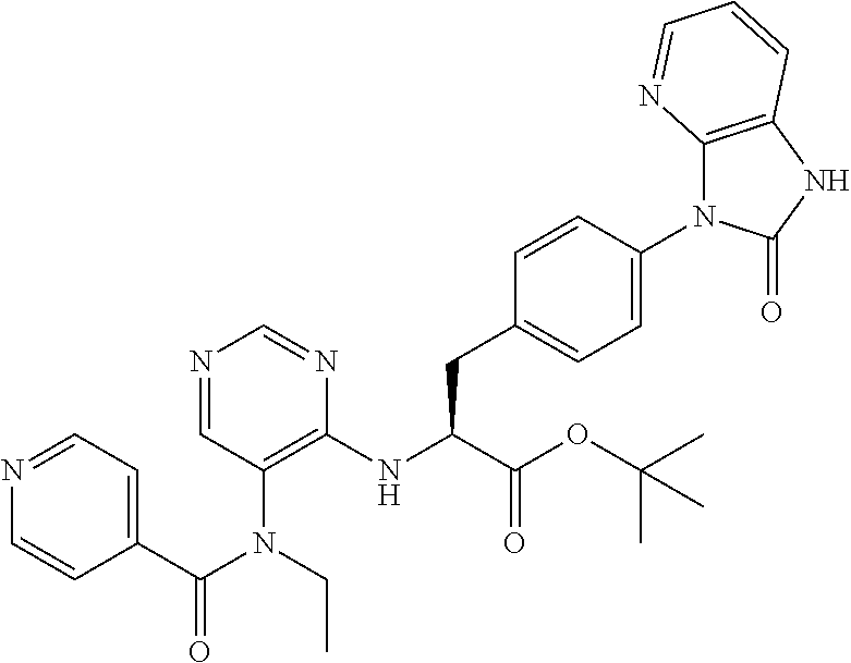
C1(C(N(CC)C2=C(NC(C(OC(C)(C)C)=O)CC3=CC=C(N4C5=C(NC4=O)C=CC=N5)C=C3)N=CN=C2)=O)=CC=NC=C1
